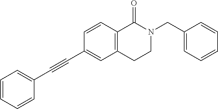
C1=CC=CC(C#CC2=CC3=C(C=C2)C(=O)N(CC2=CC=CC=C2)CC3)=C1
